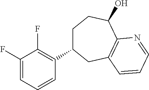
C1(F)=CC=CC(C2CCC(O)C3=C(C2)C=CC=N3)=C1F
